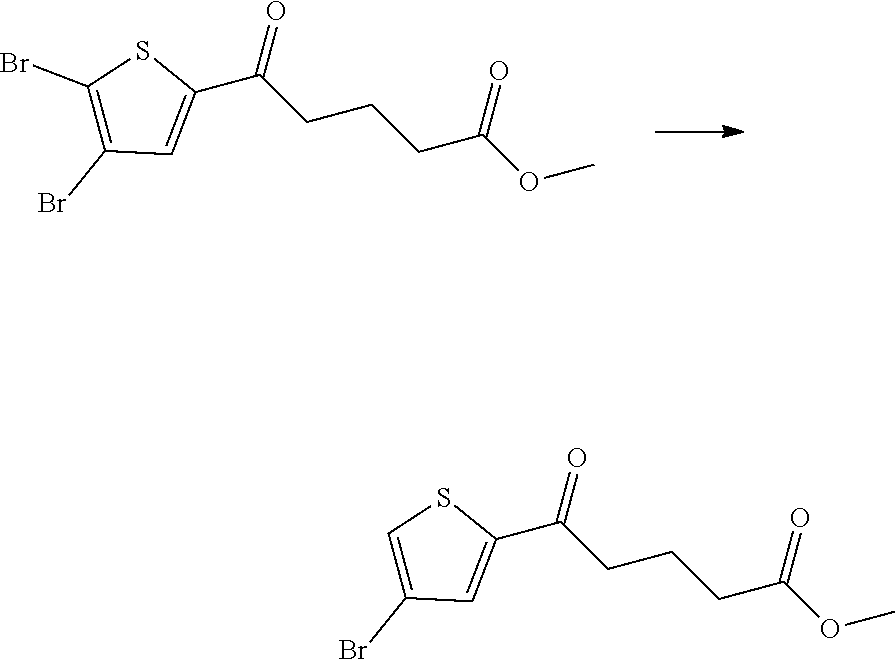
O=C(C1=CC(Br)=C(Br)S1)CCCC(=O)OC.O=C(C1=CC(Br)=CS1)CCCC(=O)OC
